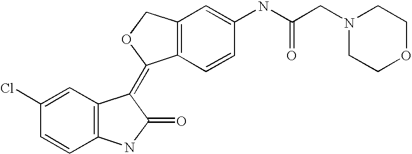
C12=C(C=C(NC(CN3CCOCC3)=O)C=C1)COC2=C1C2=C(C=CC(Cl)=C2)NC1=O
